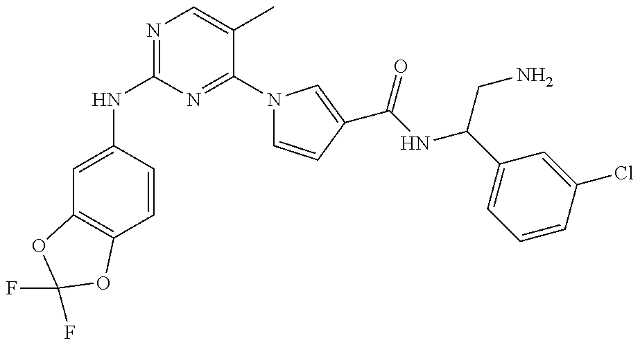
N(C1=NC=C(C)C(N2C=CC(C(NC(C3=CC=CC(Cl)=C3)CN)=O)=C2)=N1)C1=CC2=C(C=C1)OC(F)(F)O2
